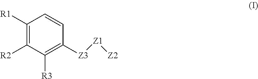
C1([R1])=C([R2])C([R3])=C([Z3][Z1][Z2])C=C1
